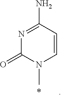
N1=C(N)C=CN(C)C1=O
